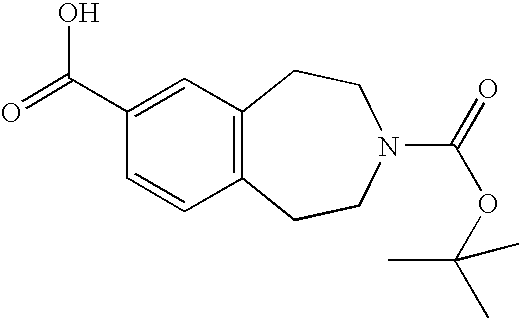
C12=C(CCN(C(=O)OC(C)(C)C)CC1)C=CC(C(=O)O)=C2
